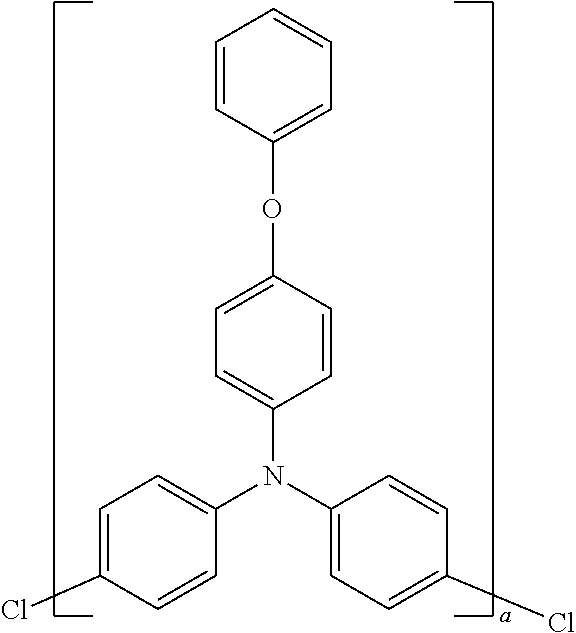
C1=C(Cl)C=CC(N(C2=CC=C(Cl)C=C2)C2=CC=C(OC3=CC=CC=C3)C=C2)=C1
